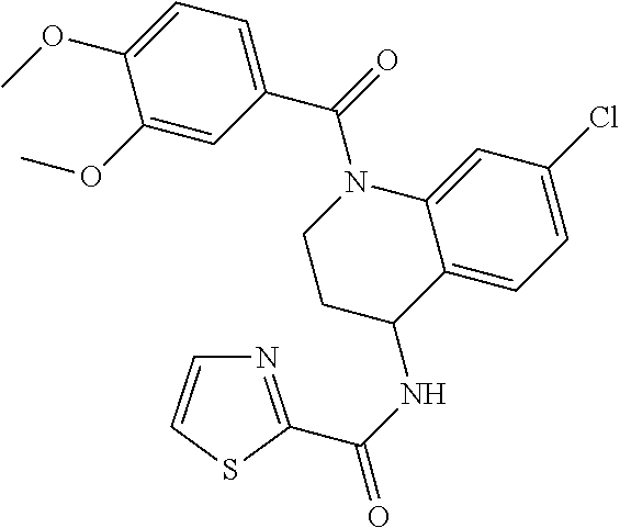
C1=CSC(C(NC2C3=CC=C(Cl)C=C3N(C(=O)C3=CC=C(OC)C(OC)=C3)CC2)=O)=N1
